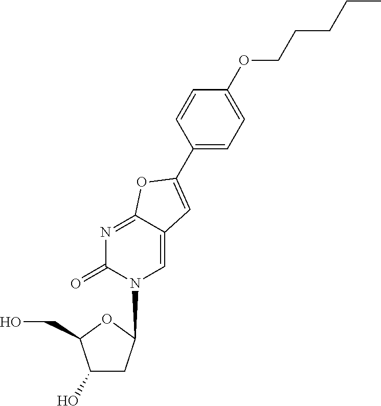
C1(O)CC(N2C=C3C(=NC2=O)OC(C2=CC=C(OCCCCC)C=C2)=C3)OC1CO
